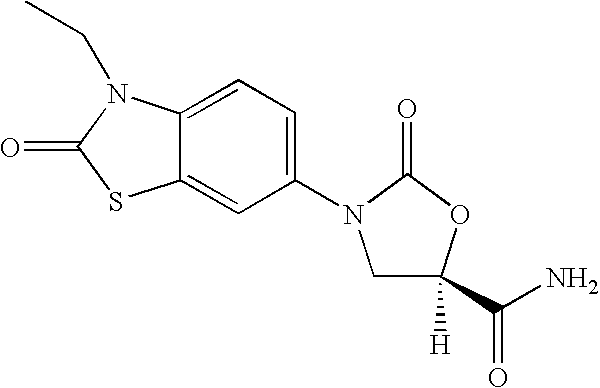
C1(N2CC([H])(C(N)=O)OC2=O)=CC=C2C(=C1)SC(=O)N2CC
